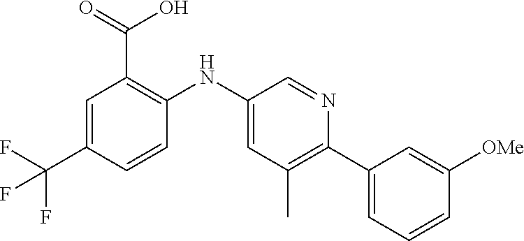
C1=C(C(F)(F)F)C=CC(NC2=CC(C)=C(C3=CC=CC([OMe])=C3)N=C2)=C1C(=O)O
